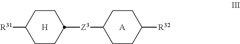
[A].C1([R31])CCC([Z3]C2CCC([R32])CC2)CC1.[H]
